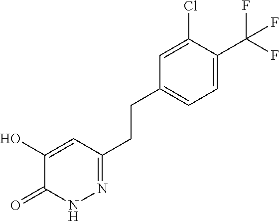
C1(O)=CC(CCC2=CC=C(C(F)(F)F)C(Cl)=C2)=NNC1=O
